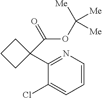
C1=CC=C(Cl)C(C2(C(OC([Me])([Me])[Me])=O)CCC2)=N1
